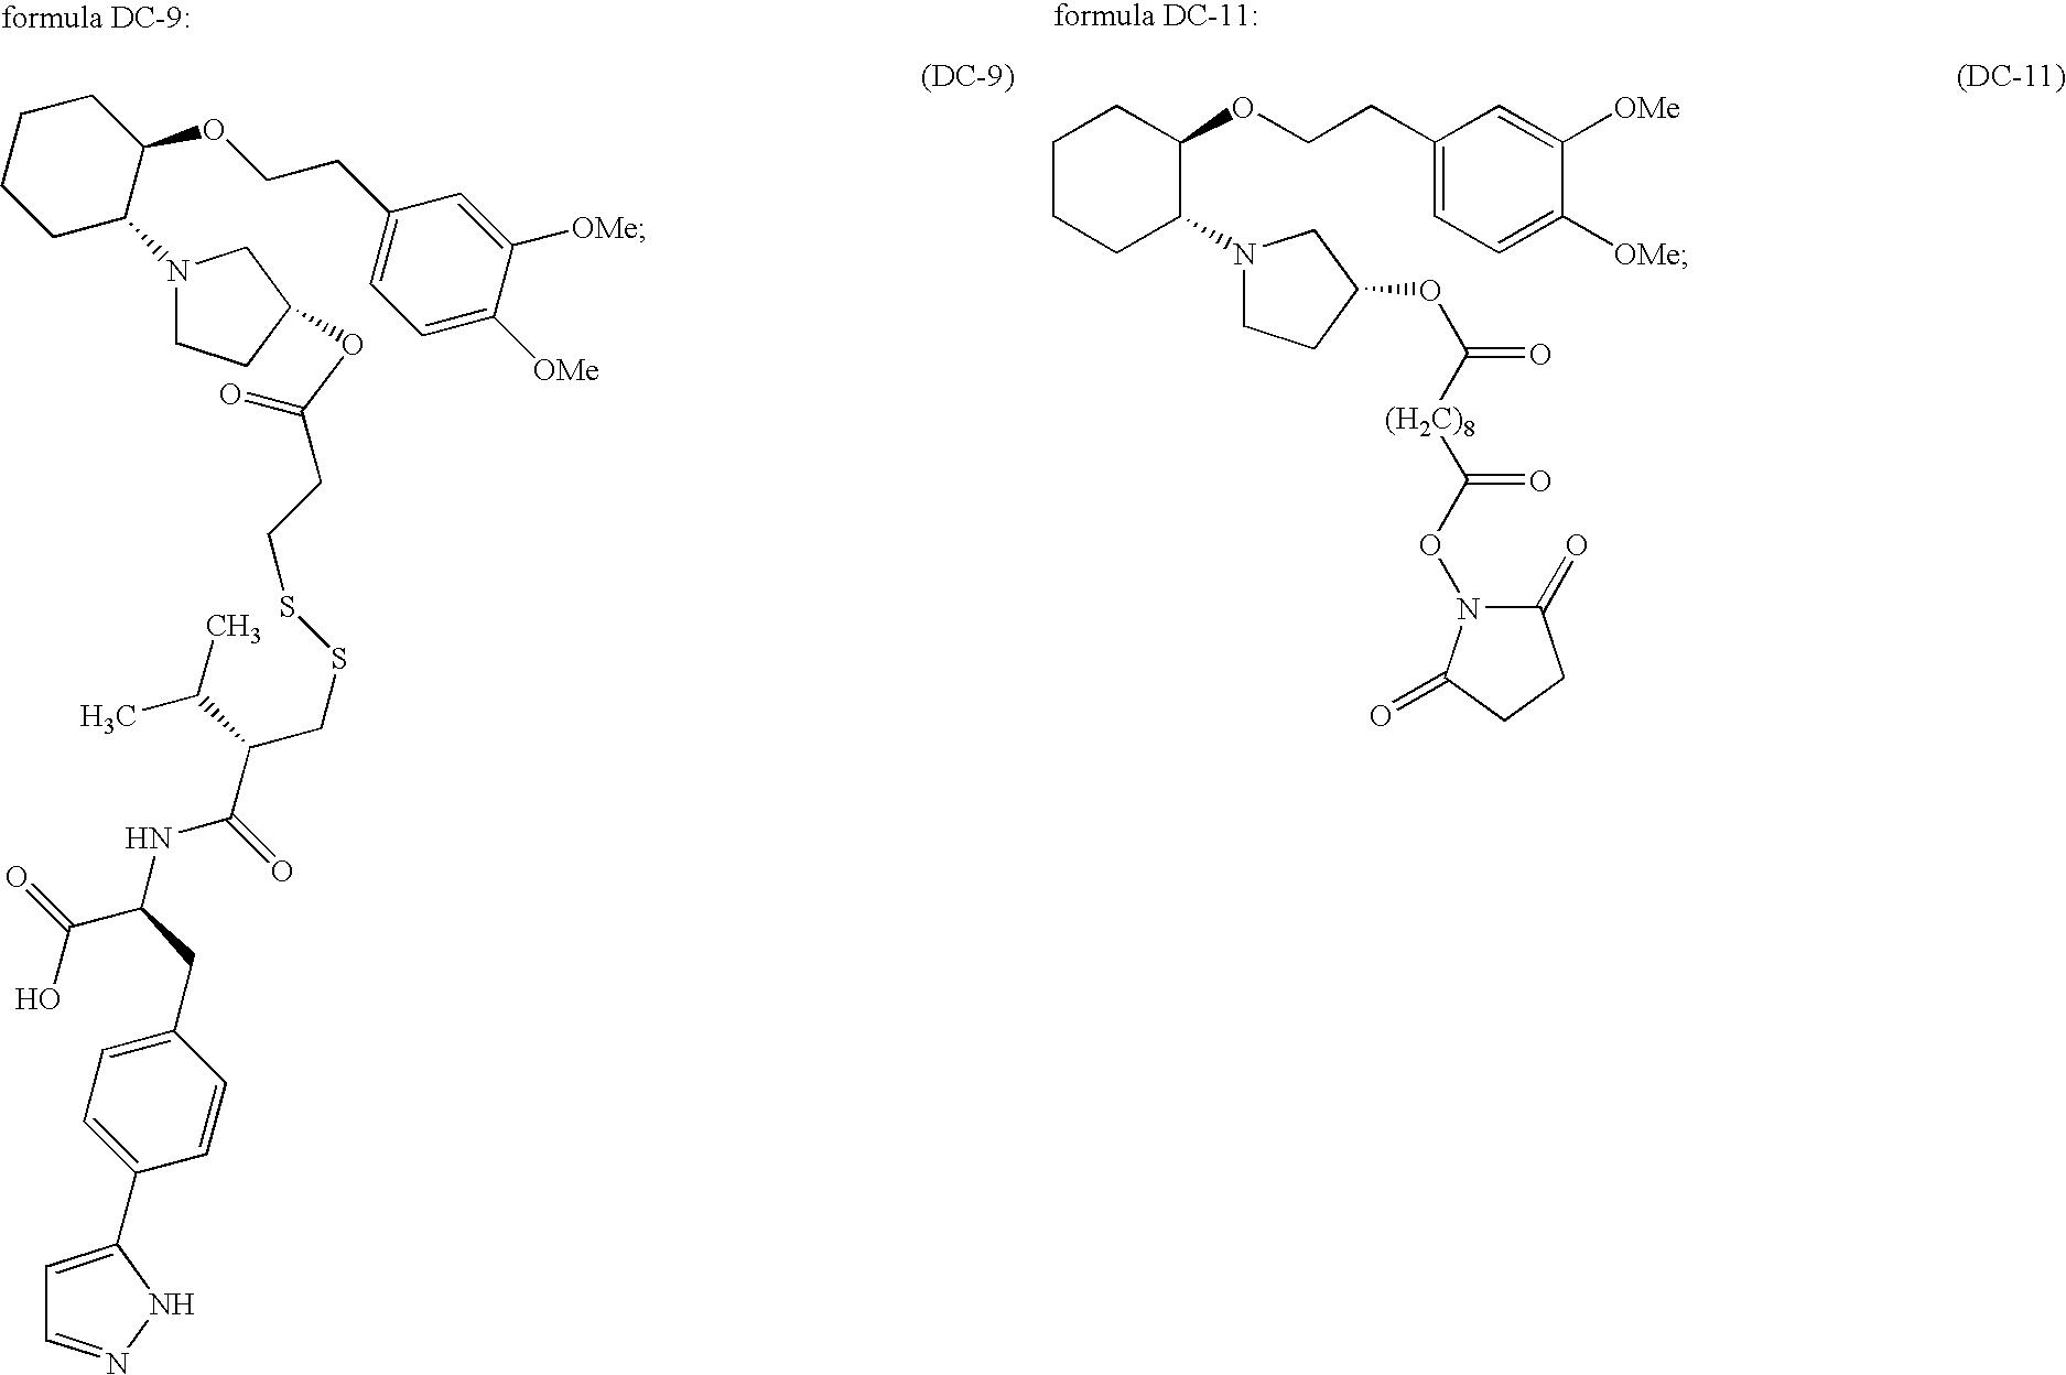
C1CCC(N2CCC(OC(CCSSCC(C(NC(CC3=CC=C(C4=CC=NN4)C=C3)C(O)=O)=O)C(C)C)=O)C2)C(OCCC2=CC=C([OMe])C([OMe])=C2)C1.C1CCC(N2CCC(OC([(H2C)8]C(ON3C(=O)CCC3=O)=O)=O)C2)C(OCCC2=CC=C([OMe])C([OMe])=C2)C1
